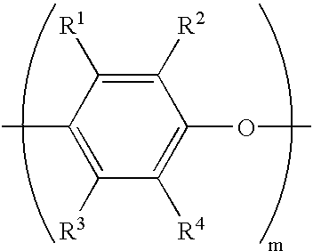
C1(C)=C([R3])C([R4])=C(OC)C([R2])=C1[R1]
